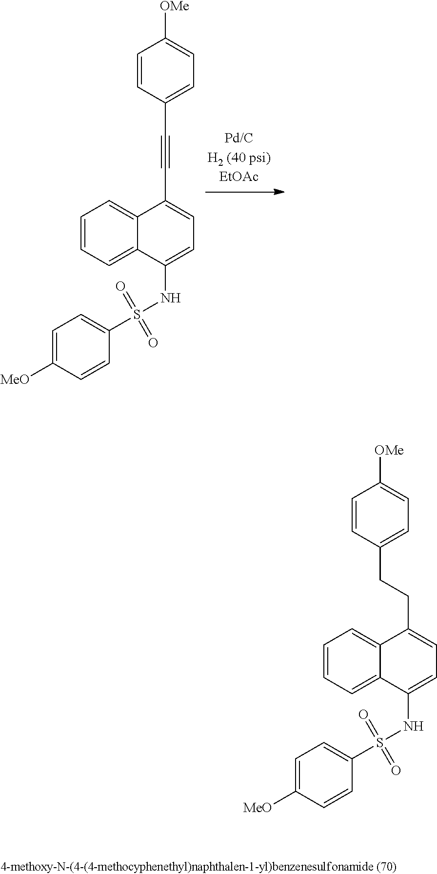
C1=CC=C2C(=C1)C(C#CC1=CC=C([OMe])C=C1)=CC=C2NS(C1=CC=C([MeO])C=C1)(=O)=O.C1=CC=C2C(=C1)C(CCC1=CC=C([OMe])C=C1)=CC=C2NS(C1=CC=C([MeO])C=C1)(=O)=O
